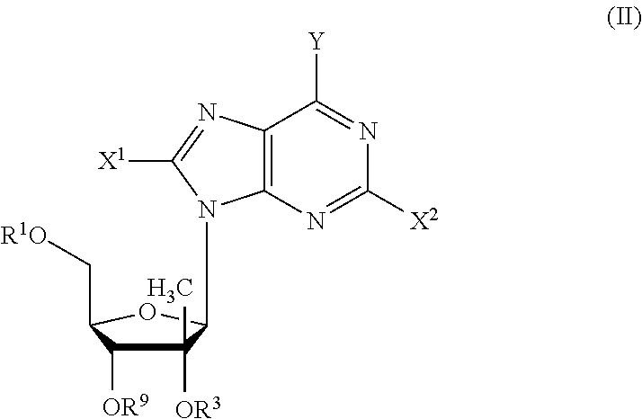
C12=C(N=C([X2])N=C1[Y])N(C1C([OR3])(C)C([OR9])C(C[R1O])O1)C([X1])=N2
